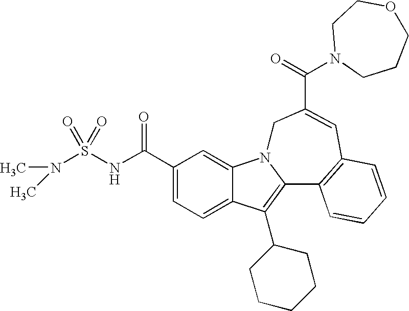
C12=CC=C(C(NS(N(C)C)(=O)=O)=O)C=C1N1C(=C2C2CCCCC2)C2=C(C=C(C(=O)N3CCCOCC3)C1)C=CC=C2
